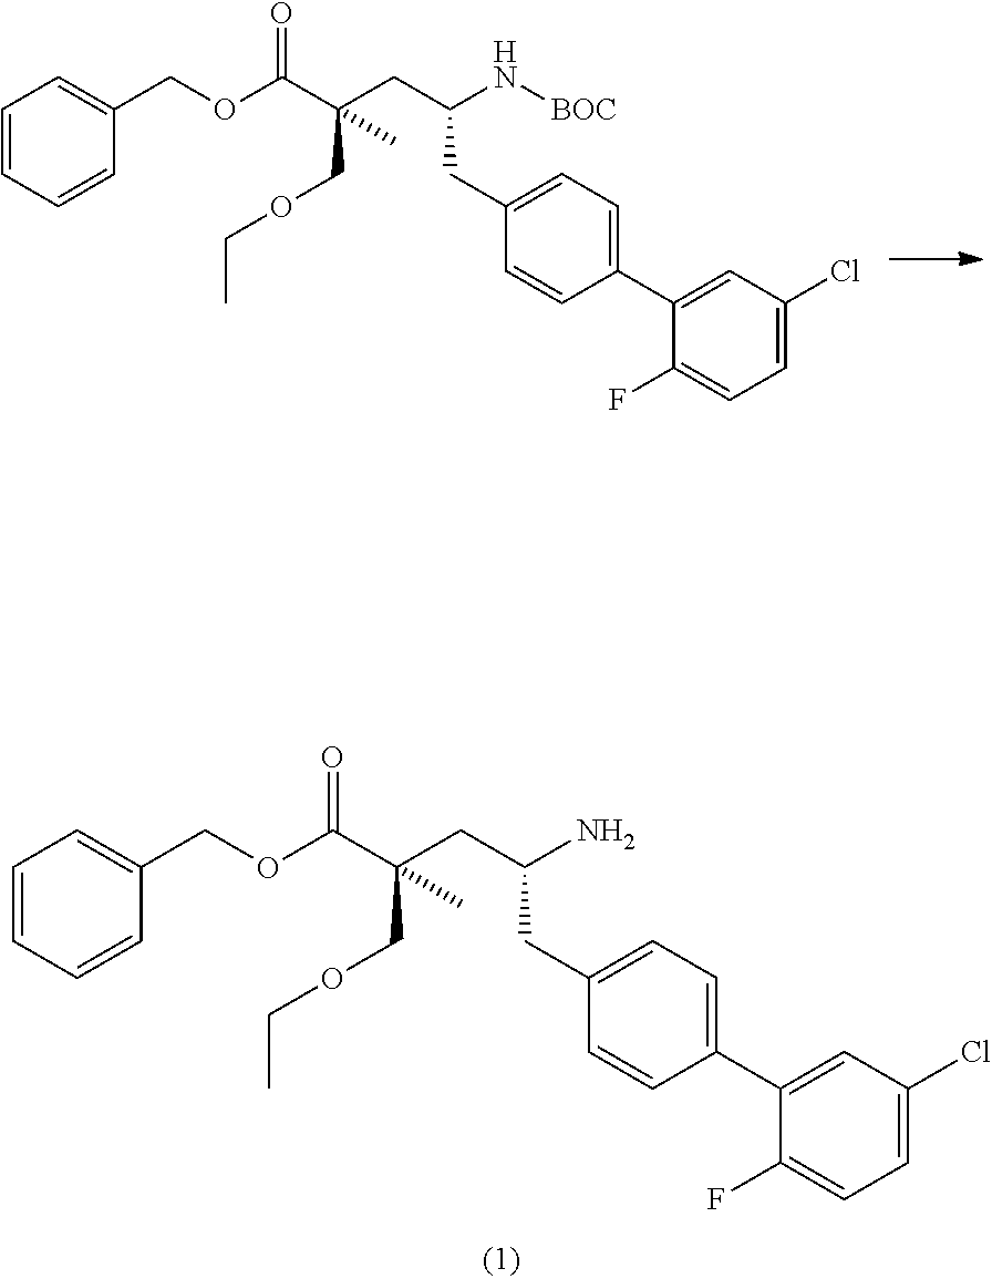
O(C(=O)C(CC(N)CC1=CC=C(C2=CC(Cl)=CC=C2F)C=C1)(COCC)C)CC1=CC=CC=C1.O(C(=O)C(CC(N[BOC])CC1=CC=C(C2=CC(Cl)=CC=C2F)C=C1)(COCC)C)CC1=CC=CC=C1
